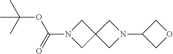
C(N1CC2(C1)CN(C1COC1)C2)(=O)OC(C)(C)C
